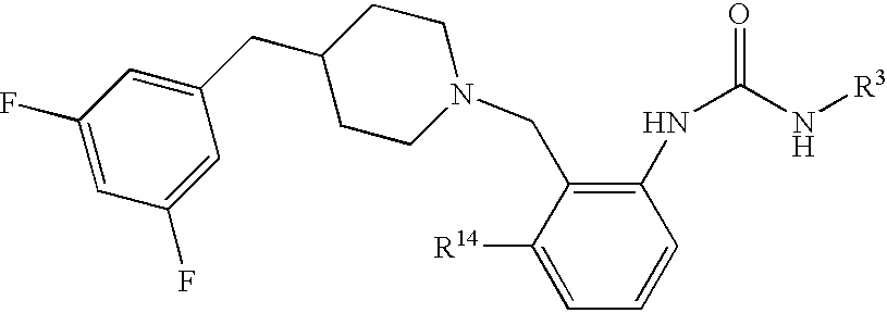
C1([R14])=CC=CC(NC(=O)N[R3])=C1CN1CCC(CC2=CC(F)=CC(F)=C2)CC1
